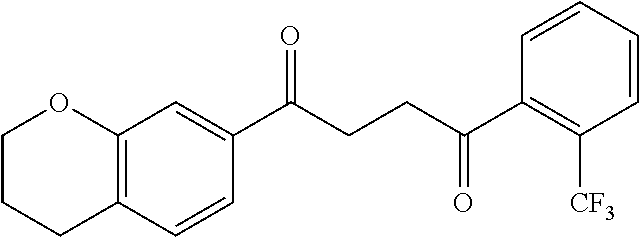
C12=C(C=CC(C(CCC(C3=C([CF3])C=CC=C3)=O)=O)=C1)CCCO2
